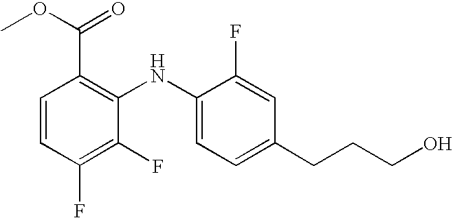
C1=CC(F)=C(F)C(NC2=CC=C(CCCO)C=C2F)=C1C(OC)=O
